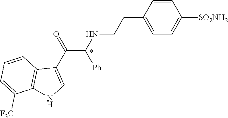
C1=CC(CCNC(C(C2=CNC3=C2C=CC=C3[F3C])=O)[Ph])=CC=C1[SO2NH2]
